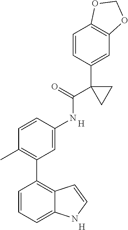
C1=CC(C2(C(=O)NC3=CC(C4=C5C(=CC=C4)NC=C5)=C(C)C=C3)CC2)=CC2=C1OCO2.[H].[H]
